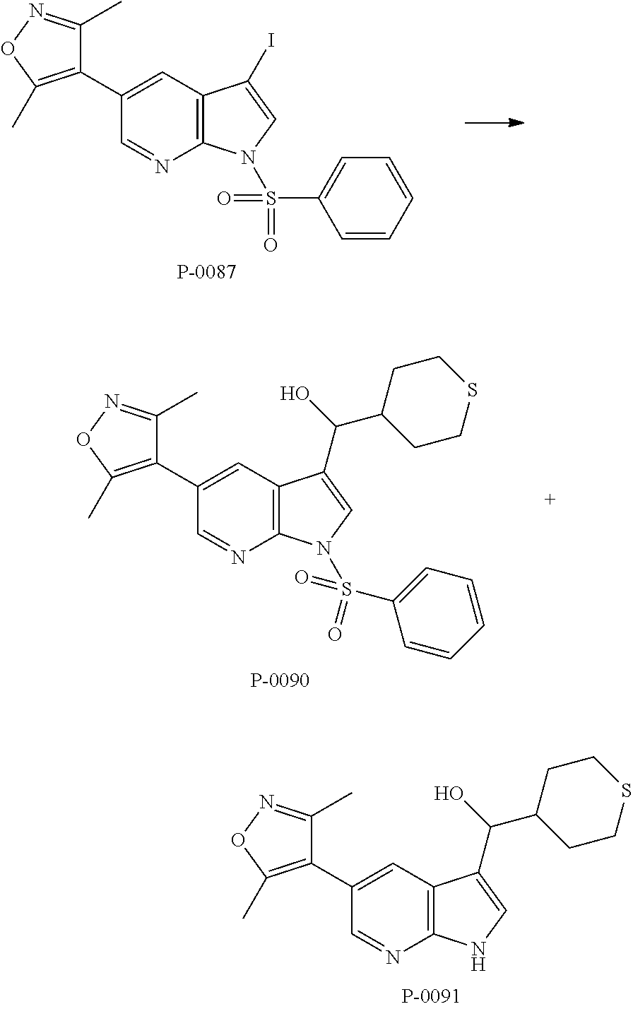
CC1=NOC(C)=C1C1=CC2=C(N=C1)NC=C2C(O)C1CCSCC1.CC1=NOC(C)=C1C1=CC2=C(N=C1)N(S(=O)(=O)C1=CC=CC=C1)C=C2I.CC1=NOC(C)=C1C1=CC2=C(N=C1)N(S(=O)(=O)C1=CC=CC=C1)C=C2C(O)C1CCSCC1
